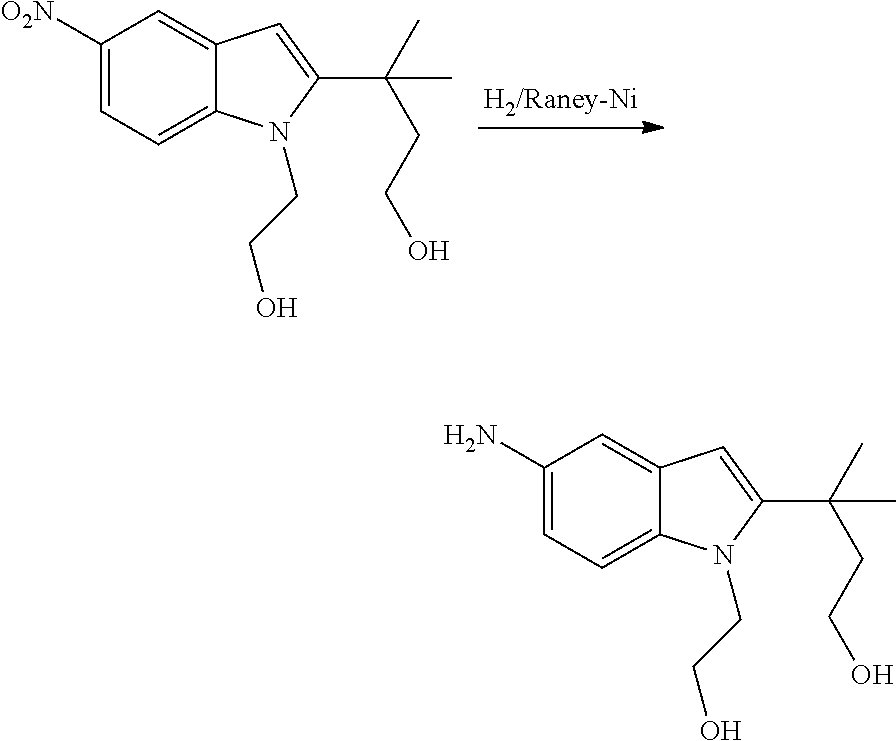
C1([O2N])=CC=C2C(=C1)C=C(C(C)(C)CCO)N2CCO.C1(N)=CC=C2C(=C1)C=C(C(C)(C)CCO)N2CCO
